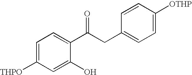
C1=C([THPO])C=C(O)C(C(CC2=CC=C([OTHP])C=C2)=O)=C1
